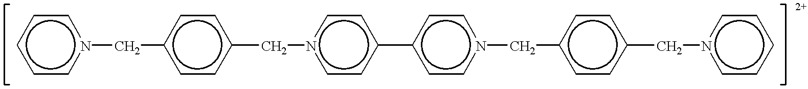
c1ccn(Cc2ccc(Cn3ccc(-c4ccn(Cc5ccc(Cn6ccccc6)cc5)cc4)cc3)cc2)cc1
